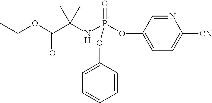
C1(OP(NC(C(OCC)=O)(C)C)(=O)OC2=CC=CC=C2)=CC=C([CN])N=C1
